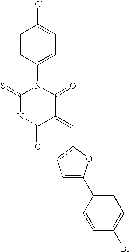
C1=CC(N2C(=S)NC(=O)C(=CC3=CC=C(C4=CC=C(Br)C=C4)O3)C2=O)=CC=C1Cl
